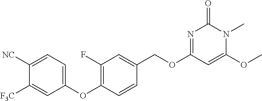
C1([NC])=CC=C(OC2=C(F)C=C(COC3=NC(=O)N(C)C(OC)=C3)C=C2)C=C1[F3C]
